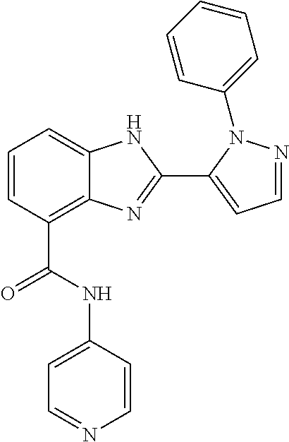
C1=CC(C(=O)NC2=CC=NC=C2)=C2C(=C1)NC(C1=CC=NN1C1=CC=CC=C1)=N2
